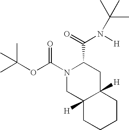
N1(C(OC(C)(C)C)=O)CC2([H])C([H])(CC1C(=O)N(C(C)(C)C)[H])CCCC2
